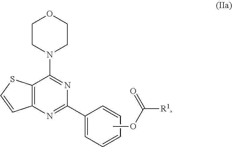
C12=C(N=C(C3=CC=CC=C3)N=C1N1CCOCC1)C=CS2.COC([R1])=O
